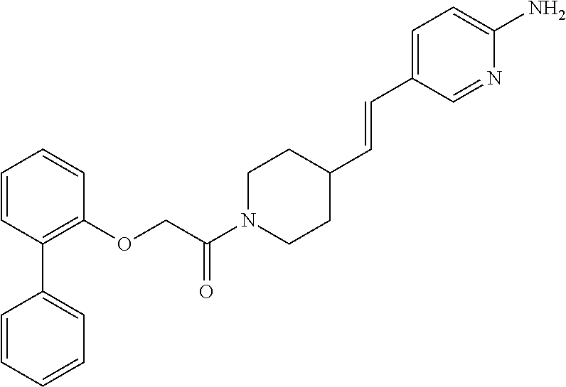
C1=CC(C2=CC=CC=C2)=C(OCC(N2CCC(C=CC3=CC=C(N)N=C3)CC2)=O)C=C1
